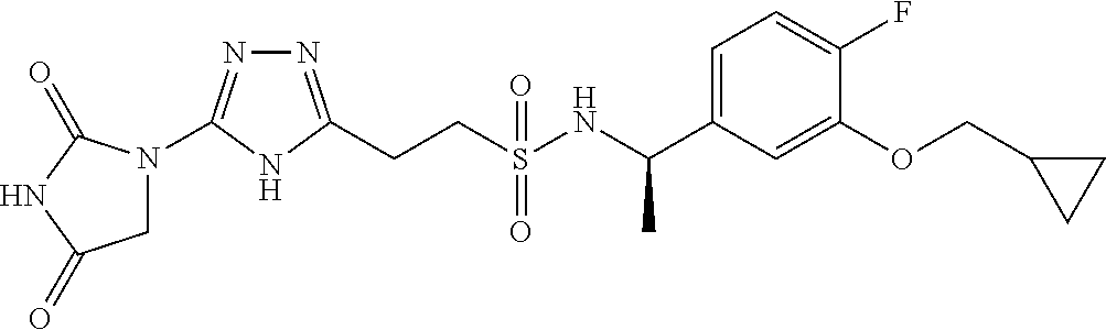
C(CS(NC(C1=CC=C(F)C(OCC2CC2)=C1)C)(=O)=O)C1=NN=C(N2CC(=O)NC2=O)N1
